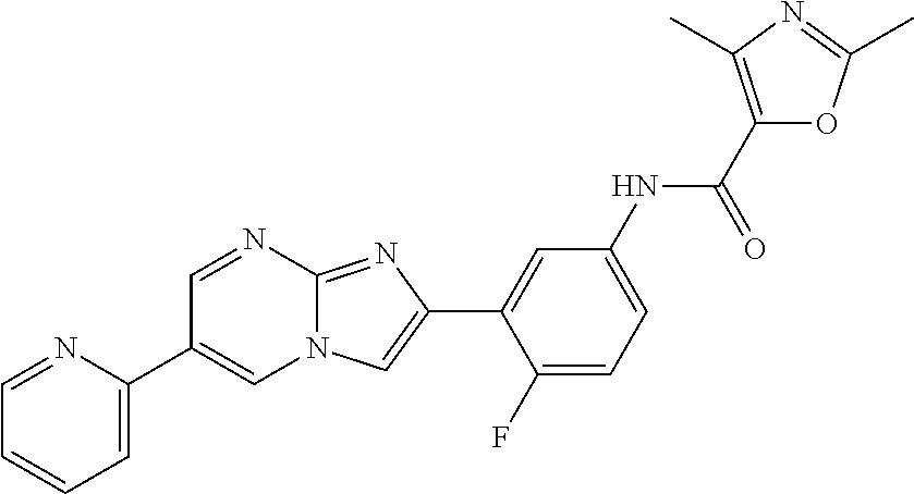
C1=NC2=NC(C3=CC(NC(C4=C(C)N=C(C)O4)=O)=CC=C3F)=CN2C=C1C1=CC=CC=N1
